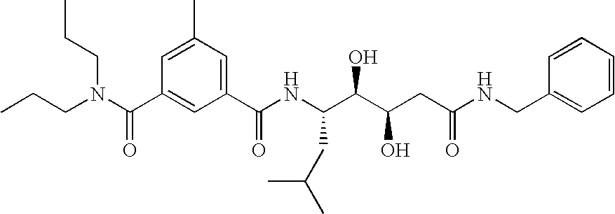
CCCN(C(C1=CC(C(NC(C(C(CC(NCC2=CC=CC=C2)=O)O)O)CC(C)C)=O)=CC(C)=C1)=O)CCC
